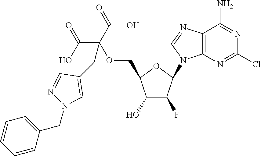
C1(O)C(F)C(N2C3=C(C(N)=NC(Cl)=N3)N=C2)OC1COC(CC1=CN(CC2=CC=CC=C2)N=C1)(C(O)=O)C(=O)O
